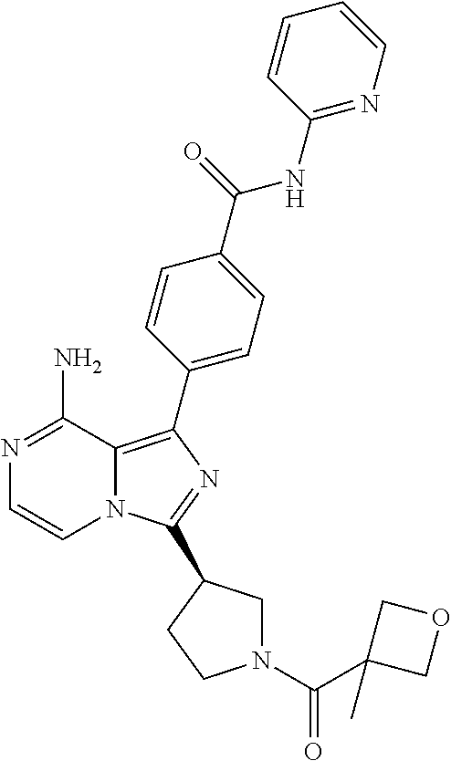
N1=C(N)C2=C(C3=CC=C(C(=O)NC4=NC=CC=C4)C=C3)N=C(C3CN(C(C4(C)COC4)=O)CC3)N2C=C1
